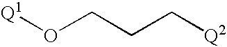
[Q1]OCCC[Q2]
